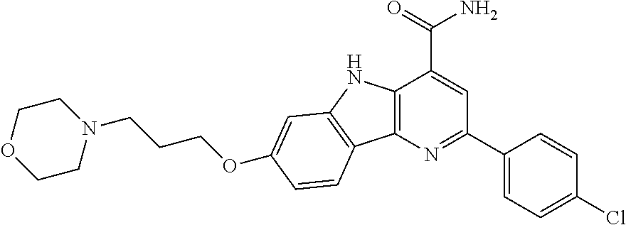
N1(CCCOC2=CC3=C(C4=C(N3)C(C(=O)N)=CC(C3=CC=C(Cl)C=C3)=N4)C=C2)CCOCC1
